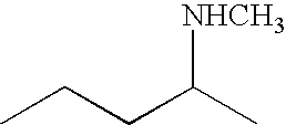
C(CC(C)[NHCH3])C
